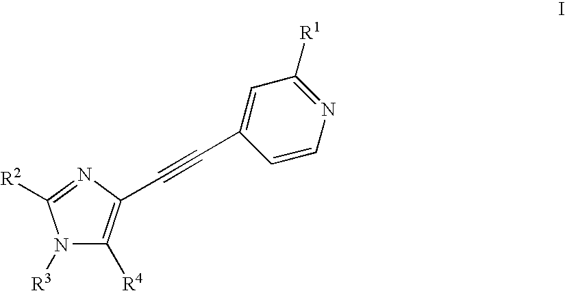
N1([R3])C([R4])=C(C#CC2=CC([R1])=NC=C2)N=C1[R2]
